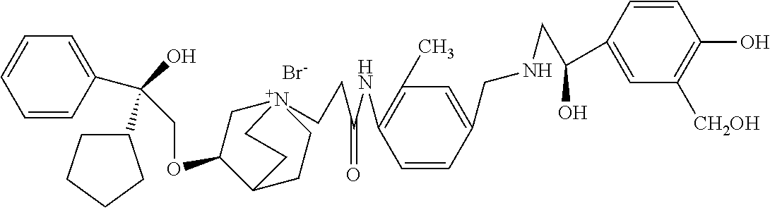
[Br-].C(OC1C[N+]2(CCC(NC3=C(C)C=C(CNCC(C4=CC([CH2OH])=C(O)C=C4)O)C=C3)=O)CCC1CC2)C(O)(C1CCCC1)C1=CC=CC=C1
